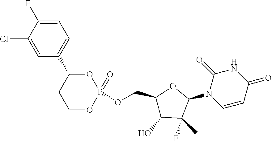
C1(Cl)=CC(C2CCOP(=O)(OCC3C(O)C(F)(C)C(N4C=CC(=O)NC4=O)O3)O2)=CC=C1F
